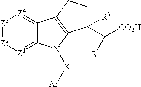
[Z3]1=[Z2][Z1]=C2C(=[Z4]1)C1=C(N2[X][Ar])C([R3])(C([CO2H])[R])CC1
